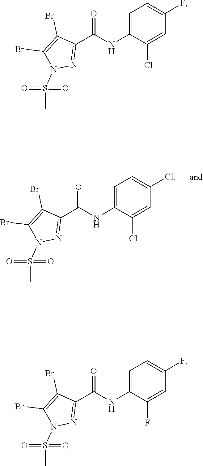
C1=C(NC(C2=NN(S(C)(=O)=O)C(Br)=C2Br)=O)C(Cl)=CC(Cl)=C1.C1=C(NC(C2=NN(S(C)(=O)=O)C(Br)=C2Br)=O)C(Cl)=CC(F)=C1.C1=C(NC(C2=NN(S(C)(=O)=O)C(Br)=C2Br)=O)C(F)=CC(F)=C1
